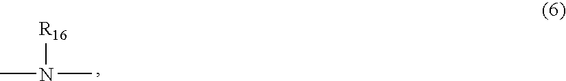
CN([R16])C
